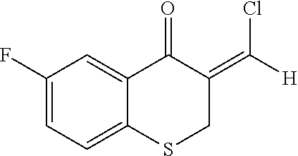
C1(F)=CC=C2C(=C1)C(=O)C(=C([H])Cl)CS2
